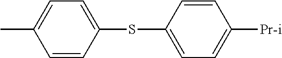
CC1=CC=C(SC2=CC=C([Pr-i])C=C2)C=C1
